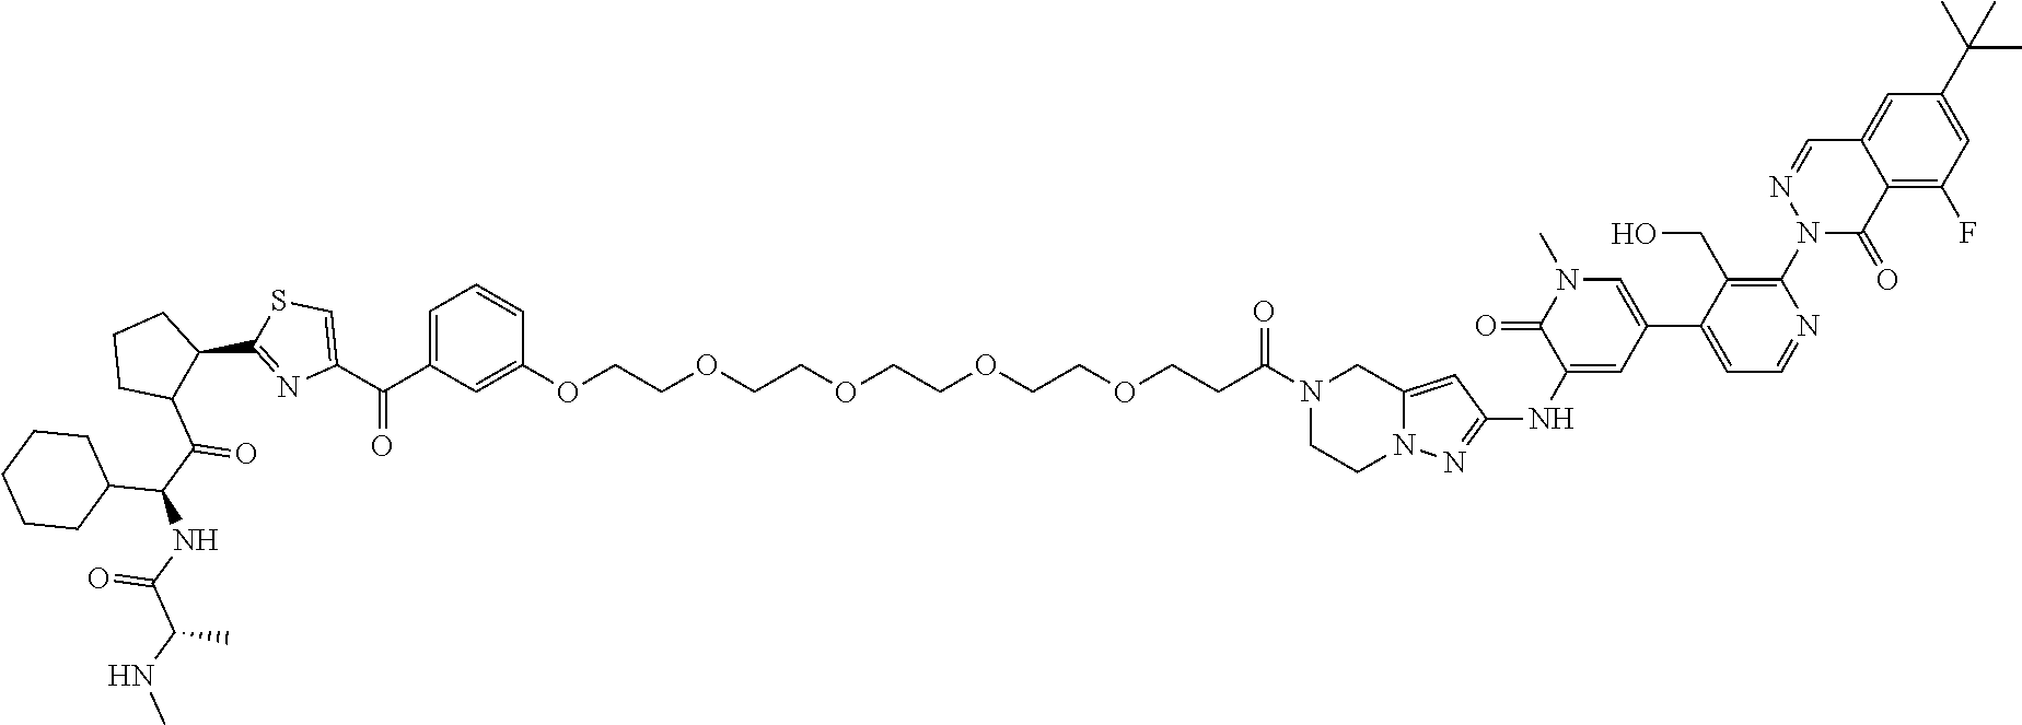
C1=C(C(=O)C2=CSC(C3CCCC3C(=O)C(C3CCCCC3)NC(C(NC)C)=O)=N2)C=C(OCCOCCOCCOCCOCCC(N2CCN3C(=CC(NC4=CC(C5=CC=NC(N6N=CC7=CC(C(C)(C)C)=CC(F)=C7C6=O)=C5CO)=CN(C)C4=O)=N3)C2)=O)C=C1
